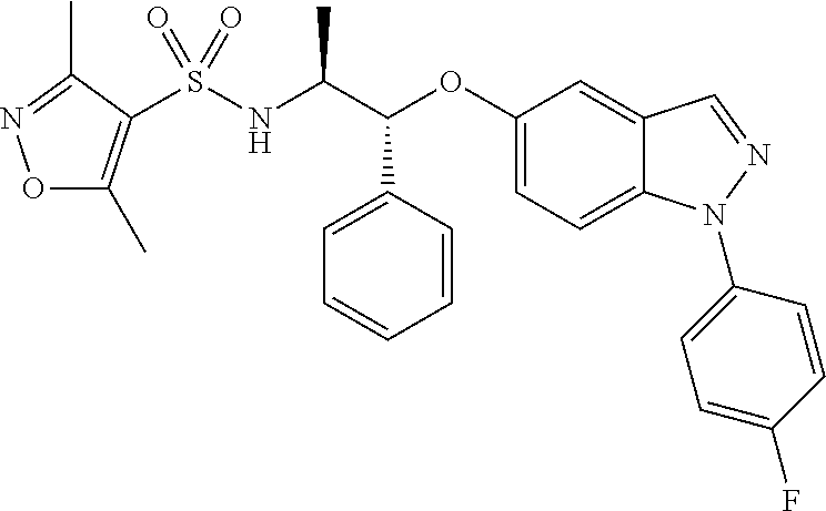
C1=CC=CC(C(C(NS(=O)(=O)C2=C(C)ON=C2C)C)OC2=CC=C3C(=C2)C=NN3C2=CC=C(F)C=C2)=C1
